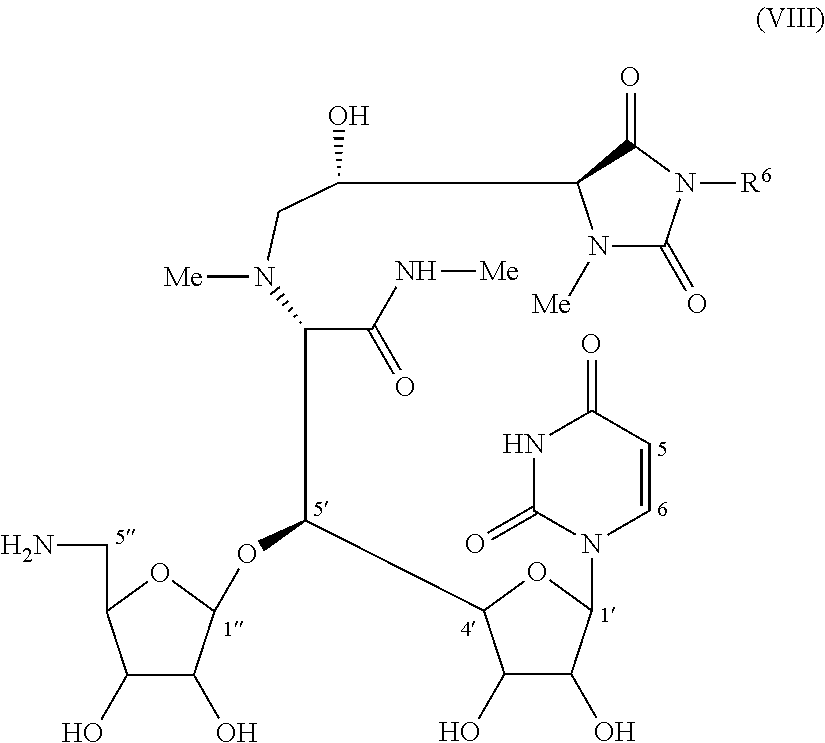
C(C(N[Me])=O)(N(CC(O)C1N([Me])C(=O)N([R6])C1=O)[Me])C(OC1C(O)C(O)C(CN)O1)C1C(O)C(O)C(N2C=CC(=O)NC2=O)O1
